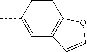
C1=CC(C)=CC2=C1OC=C2
